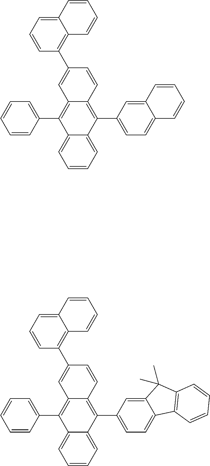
C1=CC=C2C(=C1)C(C1=CC=CC=C1)=C1C(=C2C2=CC=C3C(=C2)C=CC=C3)C=CC(C2=C3C(=CC=C2)C=CC=C3)=C1.C1=CC=C2C(=C1)C(C1=CC=CC=C1)=C1C(=C2C2=CC=C3C(=C2)C(C)(C)C2=C3C=CC=C2)C=CC(C2=C3C(=CC=C2)C=CC=C3)=C1
